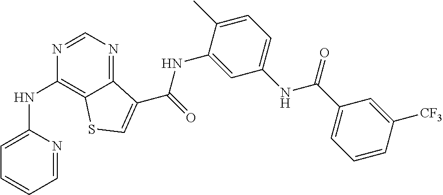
C1=NC(NC2=CC=CC=N2)=C2C(=N1)C(C(NC1=CC(NC(C3=CC=CC([CF3])=C3)=O)=CC=C1C)=O)=CS2
